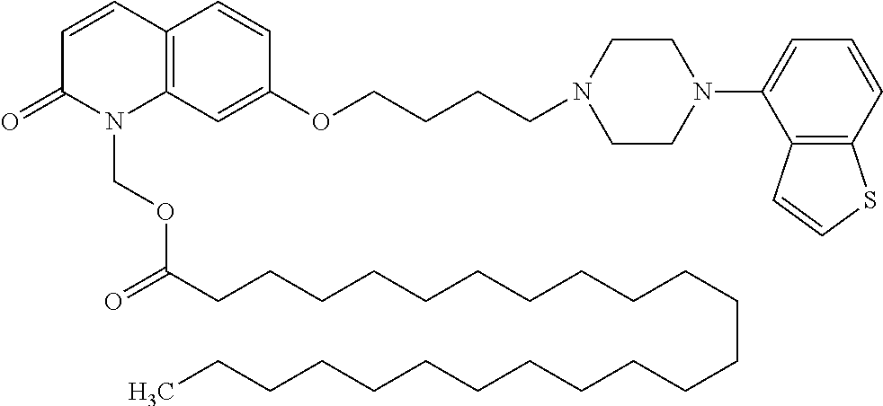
C1=CC2=C(N(COC(CCCCCCCCCCCCCCCCCCCCCCC)=O)C1=O)C=C(OCCCCN1CCN(C3=CC=CC4=C3C=CS4)CC1)C=C2
